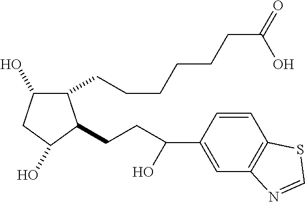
C1(CCCCCCC(=O)O)C(O)CC(O)C1CCC(C1=CC2=C(C=C1)SC=N2)O
